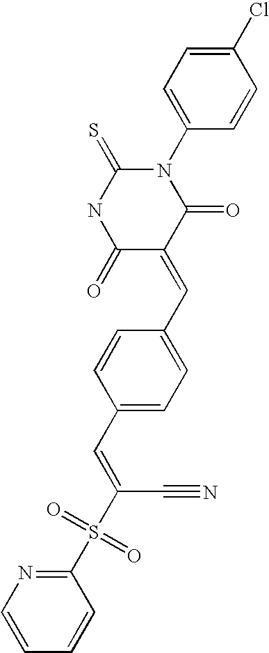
C1=CC=CC(S(C(=CC2=CC=C(C=C3C(=O)N(C4=CC=C(Cl)C=C4)C(=S)NC3=O)C=C2)C#N)(=O)=O)=N1
